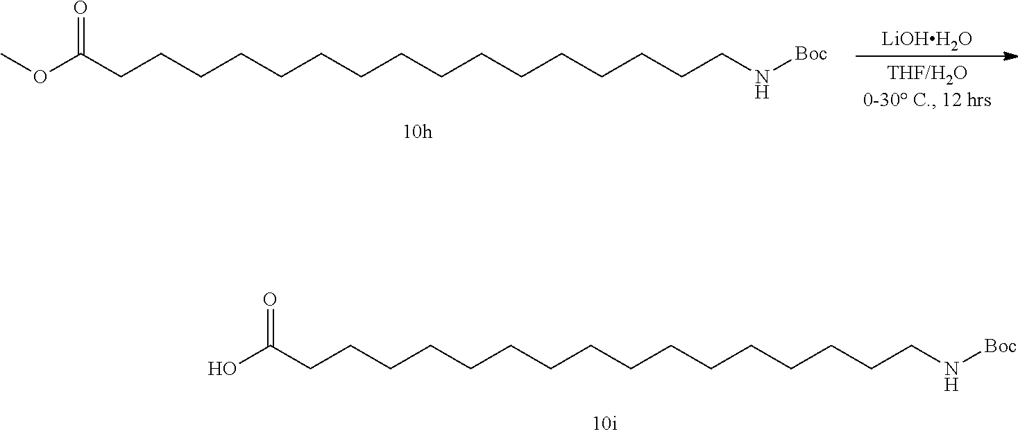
O=C(CCCCCCCCCCCCCCCCN[Boc])O.[LiOHH2O].O=C(CCCCCCCCCCCCCCCCN[Boc])OC
